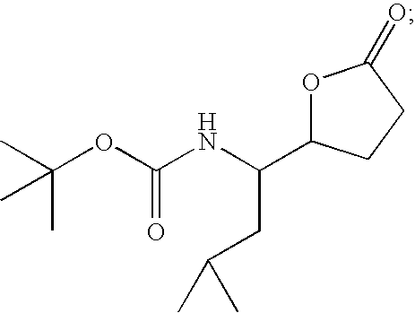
CC(OC(NC(CC(C)C)C1OC(=O)CC1)=O)(C)C
